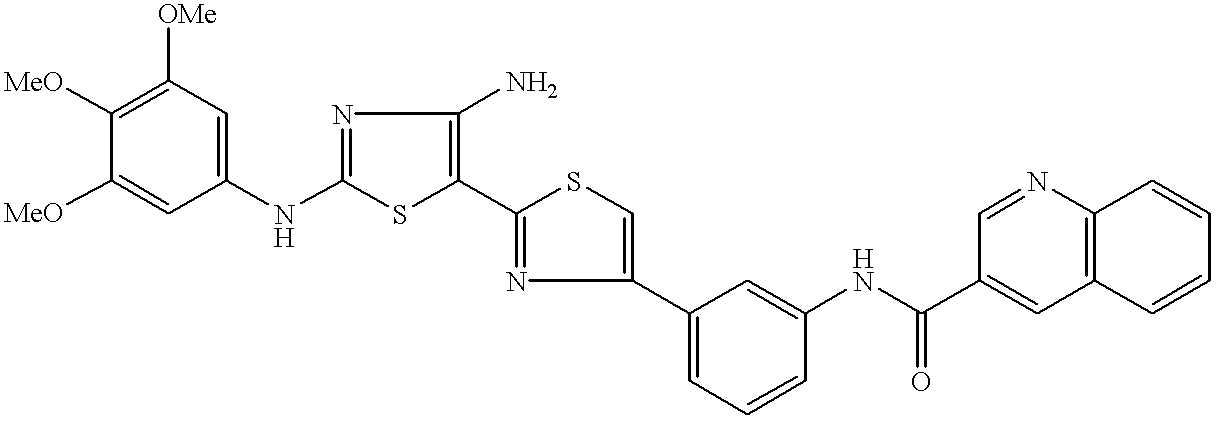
[MeO]C1=C([OMe])C=C(NC2=NC(N)=C(C3=NC(C4=CC=CC(NC(=O)C5=CC6=C(N=C5)C=CC=C6)=C4)=CS3)S2)C=C1[MeO]
